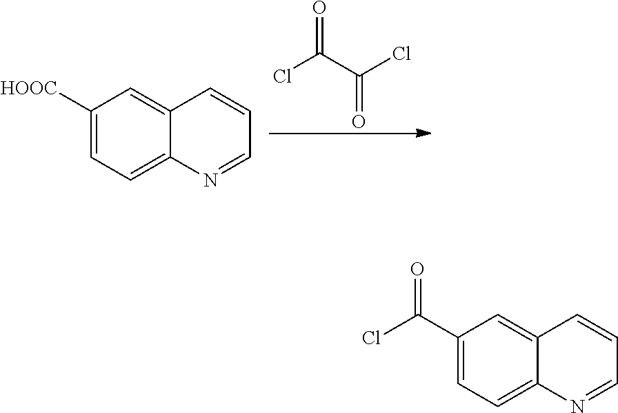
C1([HOOC])=CC=C2C(=C1)C=CC=N2.O=C(Cl)C(=O)Cl.C1(C(=O)Cl)=CC=C2C(=C1)C=CC=N2
